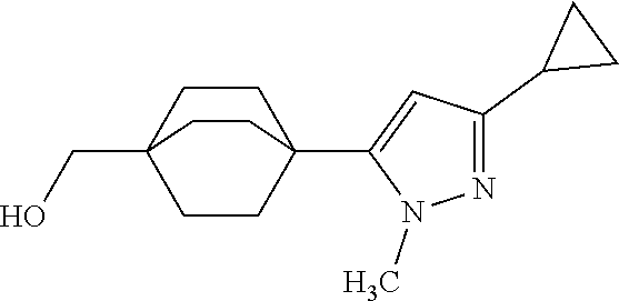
C1(C23CCC(CO)(CC2)CC3)=CC(C2CC2)=NN1C
